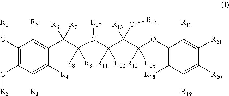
C1(O[R1])=C(O[R2])C([R3])=C([R4])C(C(C(N(C(C(C(OC2=C([R18])C([R19])=C([R20])C([R21])=C2[R17])([R16])[R15])([R13])O[R14])([R12])[R11])[R10])([R9])[R8])([R7])[R6])=C1[R5]
